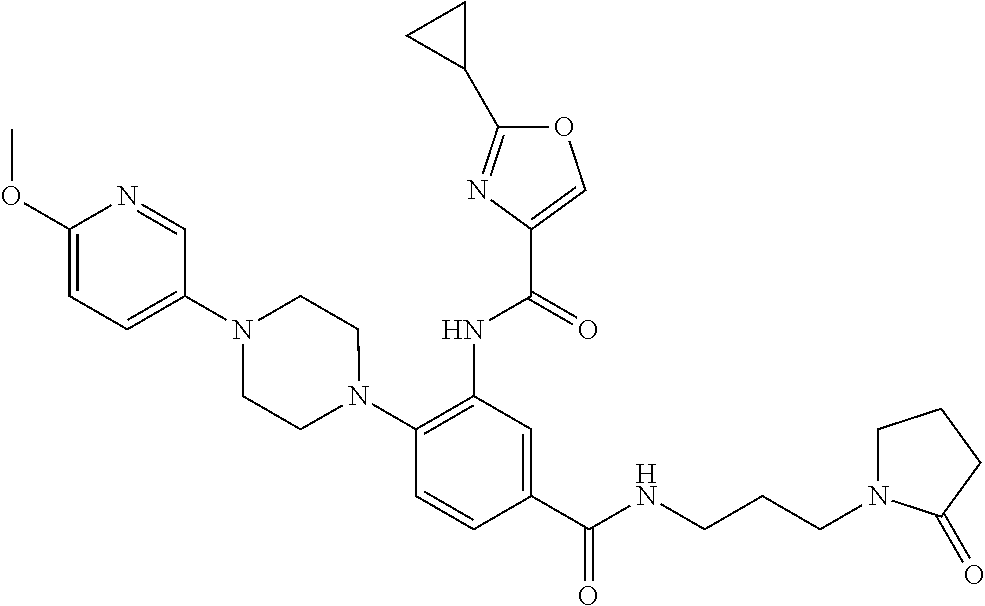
C1(NC(=O)C2=COC(C3CC3)=N2)=C(N2CCN(C3=CC=C(OC)N=C3)CC2)C=CC(C(=O)NCCCN2CCCC2=O)=C1
